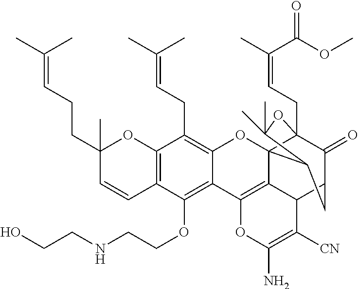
C12=C(C=CC(CCC=C(C)C)(C)O1)C(OCCNCCO)=C1C(=C2CC=C(C)C)OC23C4(CC=C(C)C(OC)=O)C(=O)C(CC2C(C)(C)O4)C2C3=C1OC(N)=C2[CN]
